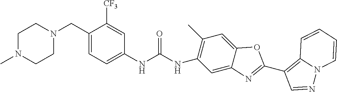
C1N(C)CCN(CC2=CC=C(NC(=O)NC3=C(C)C=C4OC(C5=C6N(N=C5)C=CC=C6)=NC4=C3)C=C2[CF3])C1
